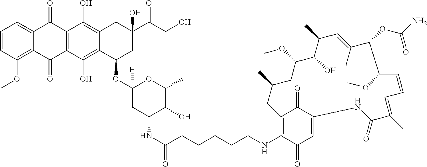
C1=CC(OC)=C2C(=C1)C(=O)C1=C(C2=O)C(O)=C2C(=C1O)CC(C(=O)CO)(O)CC2OC1([H])CC(NC(CCCCCNC2=C3C(=O)C(=CC2=O)NC(=O)C(C)=CC=CC(OC)C(OC(N)=O)C(C)=CC(C)C(O)C(OC)CC(C)C3)=O)C(O)C(C)O1
